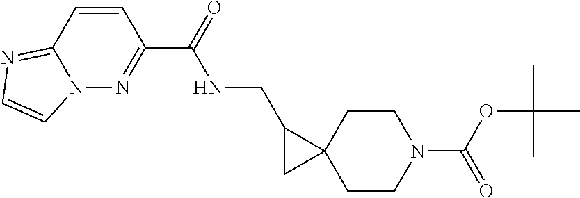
C12=NC=CN1N=C(C(=O)NCC1CC13CCN(C(OC(C)(C)C)=O)CC3)C=C2
